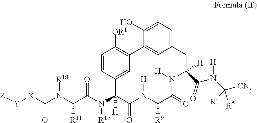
[Z][Y][X]C(N(C(C(N(C1([H])C(=O)N([H])C([R9])C(=O)N([H])C(C(N(C([CN])([R5])[R4])[H])=O)([H])CC2=CC=C(O)C(=C2)C2=C([OR1])C=CC1=C2)[R17])=O)[R11])[R18])=O
